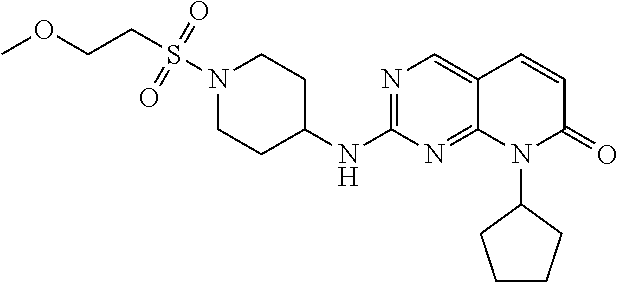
N1(S(CCOC)(=O)=O)CCC(NC2=NC=C3C(=N2)N(C2CCCC2)C(=O)C=C3)CC1
